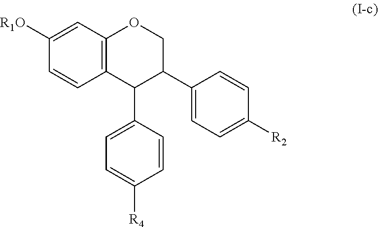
C1=CC2=C(C=C1[R1O])OCC(C1=CC=C([R2])C=C1)C2C1=CC=C([R4])C=C1
